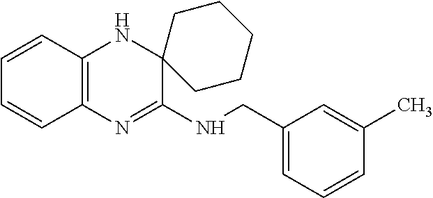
C1=CC2=C(C=C1)N=C(NCC1=CC=CC(C)=C1)C1(N2)CCCCC1
